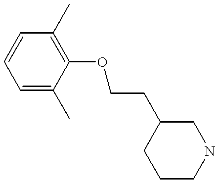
C1=CC=C(C)C(OCCC2CCCNC2)=C1C
